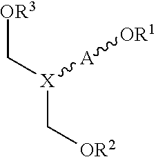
[OR3]C[X]([A][OR1])C[OR2]
